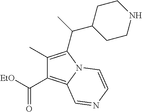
C1(C)=C(C(C2CCNCC2)C)N2C(=C1C(=O)[EtO])C=NC=C2
